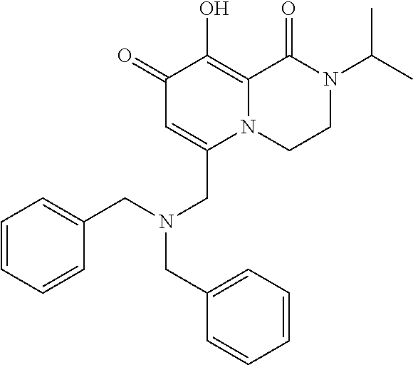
C1(=O)C=C(CN(CC2=CC=CC=C2)CC2=CC=CC=C2)N2C(=C1O)C(=O)N(C(C)C)CC2
